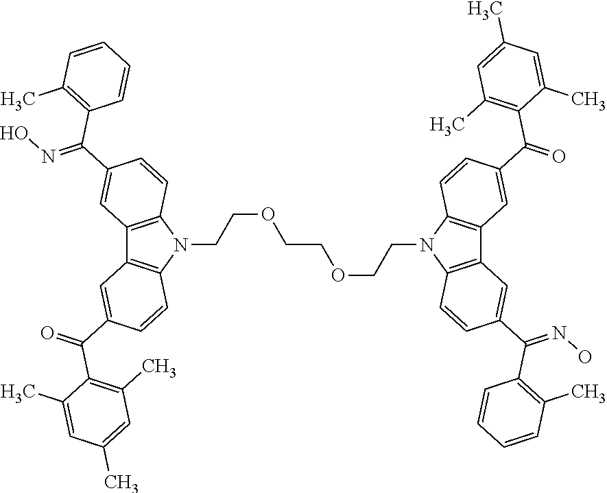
C12=C(N(CCOCCOCCN3C4=C(C5=C3C=CC(C(C3=C(C)C=CC=C3)=NO)=C5)C=C(C(=O)C3=C(C)C=C(C)C=C3C)C=C4)C3=C1C=C(C(=O)C1=C(C)C=C(C)C=C1C)C=C3)C=CC(C(C1=C(C)C=CC=C1)=NO)=C2
